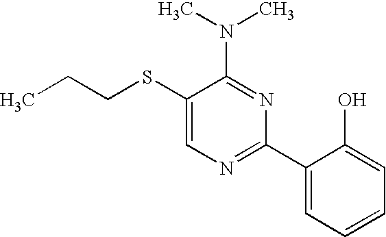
C1(SCCC)=CN=C(C2=CC=CC=C2O)N=C1N(C)C
